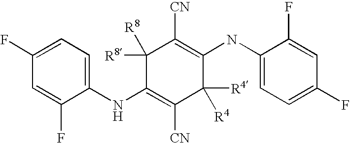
C1=C(F)C(NC2=C([CN])C([R4])([R4])C(NC3=CC=C(F)C=C3F)=C([CN])C2([R8])[R8])=CC=C1F
